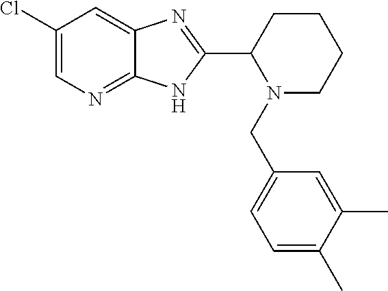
C1(Cl)=CN=C2C(=C1)N=C(C1N(CC3=CC=C(C)C(C)=C3)CCCC1)N2
